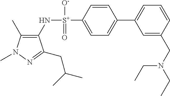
C1(C)=C(N[S+](C2=CC=C(C3=CC=CC(CN(CC)CC)=C3)C=C2)([O-])=O)C(CC(C)C)=NN1C
